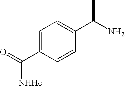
C1=C(C(=O)[NHHe])C=CC(C(N)C)=C1
